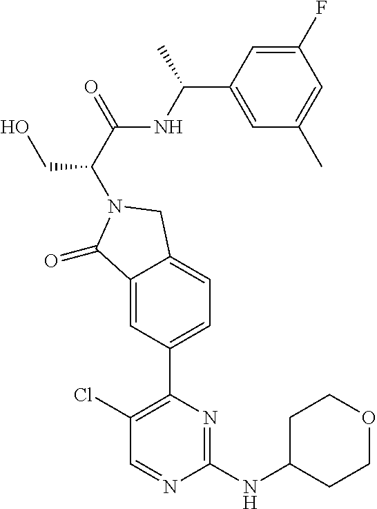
C1(Cl)=C(C2=CC=C3C(=C2)C(=O)N(C(C(=O)NC(C2=CC(C)=CC(F)=C2)C)CO)C3)N=C(NC2CCOCC2)N=C1
